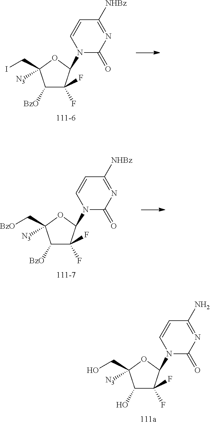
C1([BzO])C(F)(F)C(N2C(=O)N=C([NHBz])C=C2)OC1(CI)[N3].C1([BzO])C(F)(F)C(N2C(=O)N=C([NHBz])C=C2)OC1(C[BzO])[N3].C1(O)C(F)(F)C(N2C(=O)N=C(N)C=C2)OC1(CO)[N3]
